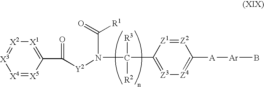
[X4]1=[X5]C(C(=O)[Y2]N(C([R3])([R2])C2=[Z3][Z4]=C([A][Ar]B)[Z2]=[Z1]2)C([R1])=O)=[X1][X2]=[X3]1
